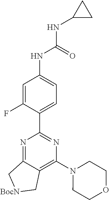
C1(C2=NC(N3CCOCC3)=C3C(=N2)C[BocN]C3)=CC=C(NC(NC2CC2)=O)C=C1F
